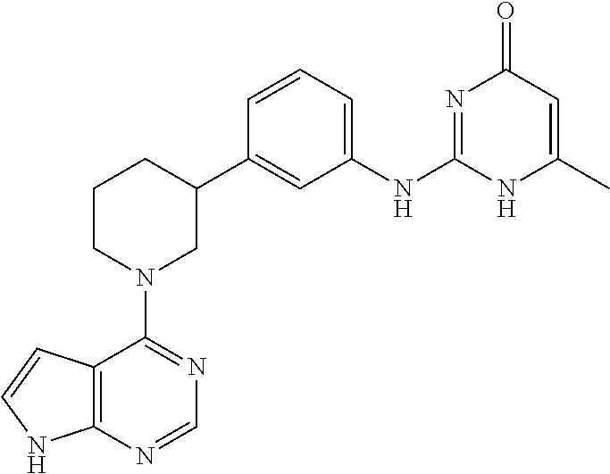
C12=C(N=CN=C1N1CC(C3=CC(NC4=NC(=O)C=C(C)N4)=CC=C3)CCC1)NC=C2
